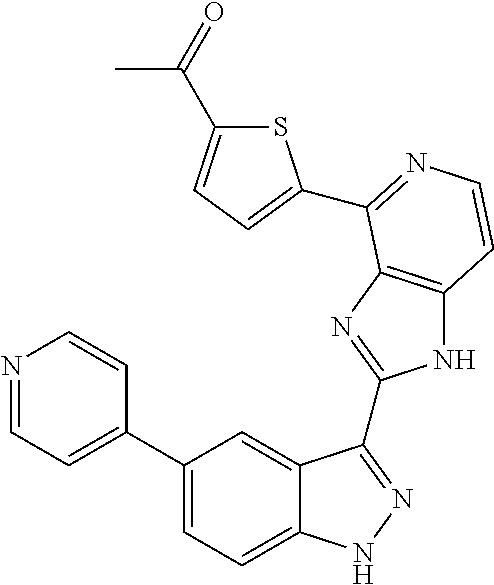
C1(C2=CC=NC=C2)=CC=C2C(=C1)C(C1=NC3=C(N1)C=CN=C3C1=CC=C(C(=O)C)S1)=NN2
